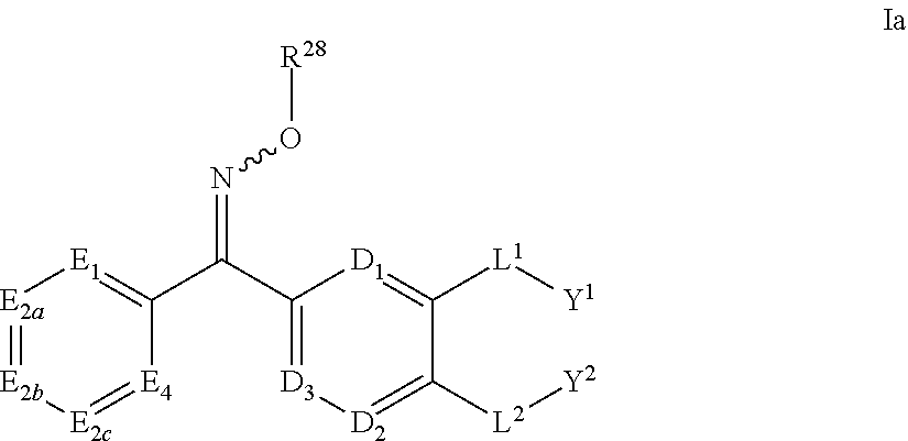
[E2a]1=[E2b][E2c]=[E4]C(C(C2=[D3][D2]=C([L2][Y2])C([L1][Y1])=[D1]2)=NO[R28])=[E1]1
